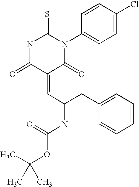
C1=CC(N2C(=S)NC(=O)C(=CC(CC3=CC=CC=C3)NC(=O)OC(C)(C)C)C2=O)=CC=C1Cl
